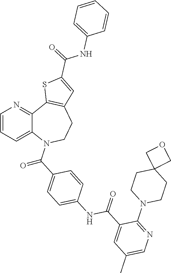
C(=O)(C1=CC=C(NC(=O)C2=CC(C)=CN=C2N2CCC3(CC2)COC3)C=C1)N1C2=CC=CN=C2C2=C(CC1)C=C(C(NC1=CC=CC=C1)=O)S2
